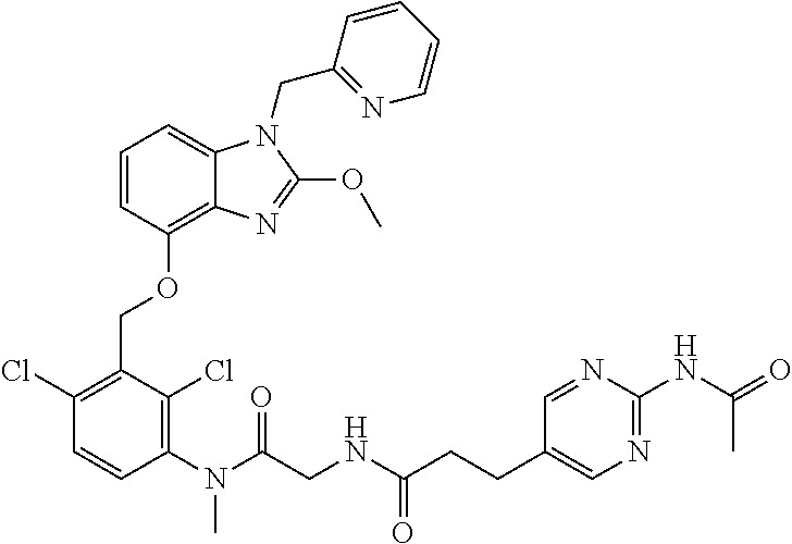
C1=CC(OCC2=C(Cl)C=CC(N(C(CNC(CCC3=CN=C(NC(=O)C)N=C3)=O)=O)C)=C2Cl)=C2C(=C1)N(CC1=NC=CC=C1)C(OC)=N2
